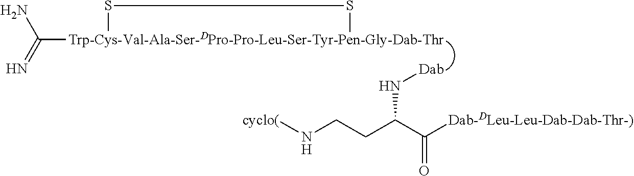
[Trp-Cys-Val-Ala-Ser-DPro-Pro-Leu-Ser-Tyr-Pen-Gly-Dab-Thr]1(C(=N)N)SS1.[Dab]NC(CCN[cyclo(])C([Dab-DLeu-Leu-Dab-Dab-Thr-)])=O
